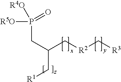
C(C(C[R2]C[R3])C[R1])P([R4O])(=O)[R5O]
